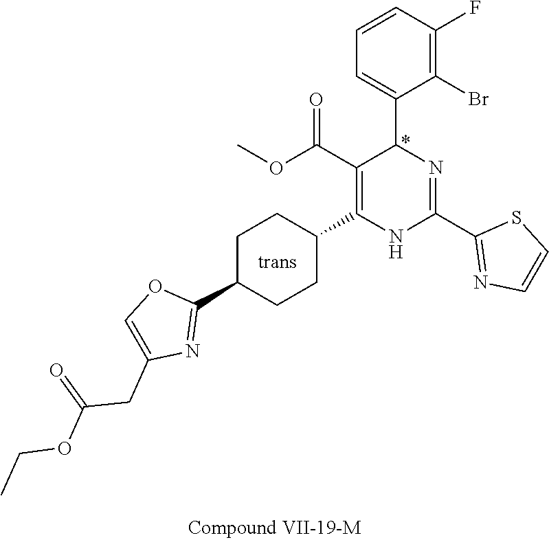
C1(F)=C(Br)C(C2N=C(C3=NC=CS3)NC(C3CCC(C4=NC(CC(=O)OCC)=CO4)CC3)=C2C(OC)=O)=CC=C1
